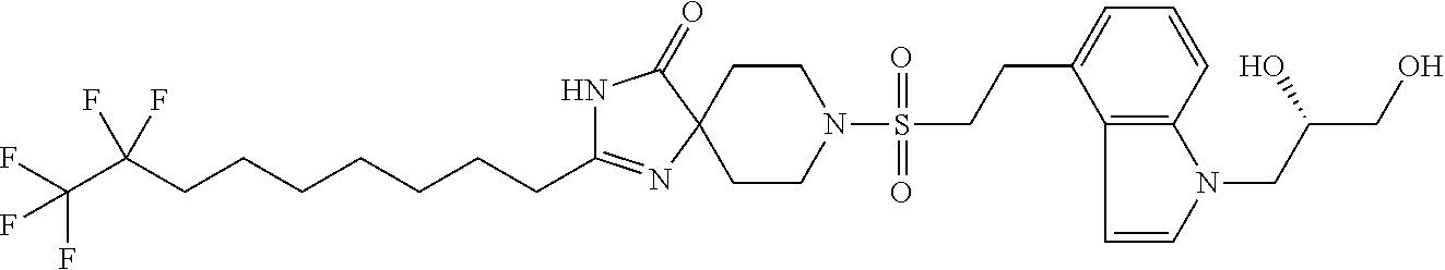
N1C(CCCCCCCC(C(F)(F)F)(F)F)=NC2(C1=O)CCN(S(CCC1=CC=CC3=C1C=CN3CC(O)CO)(=O)=O)CC2
